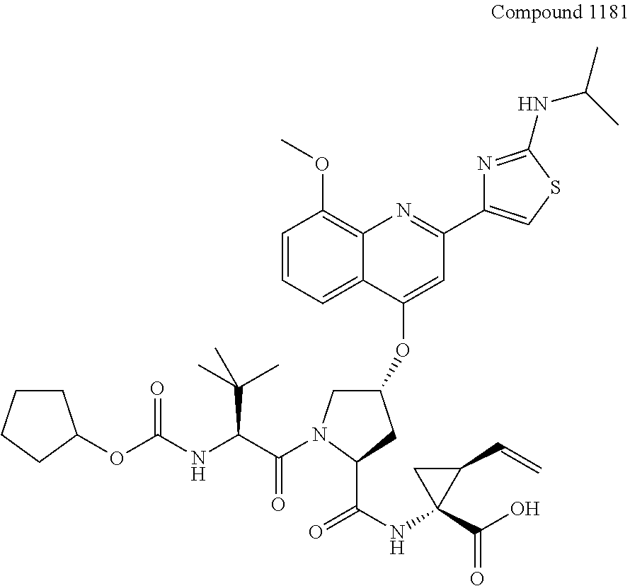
C1CCCC1OC(NC(C(=O)N1CC(OC2=CC(C3=CSC(NC(C)C)=N3)=NC3=C(OC)C=CC=C23)CC1C(NC1(C(O)=O)C(C=C)C1)=O)C(C)(C)C)=O
